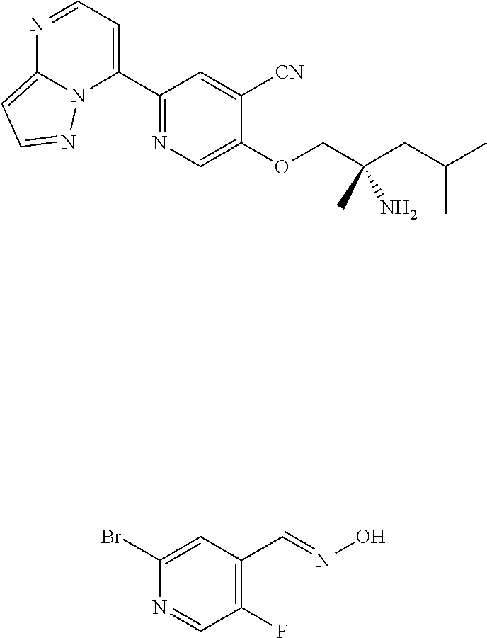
N1=CC=C(C2=NC=C(OCC(CC(C)C)(C)N)C([CN])=C2)N2C1=CC=N2.C1(Br)=CC(C=NO)=C(F)C=N1
